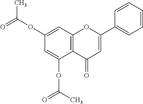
C12=C(C=C(OC(=O)C)C=C1OC(=O)C)OC(C1=CC=CC=C1)=CC2=O
